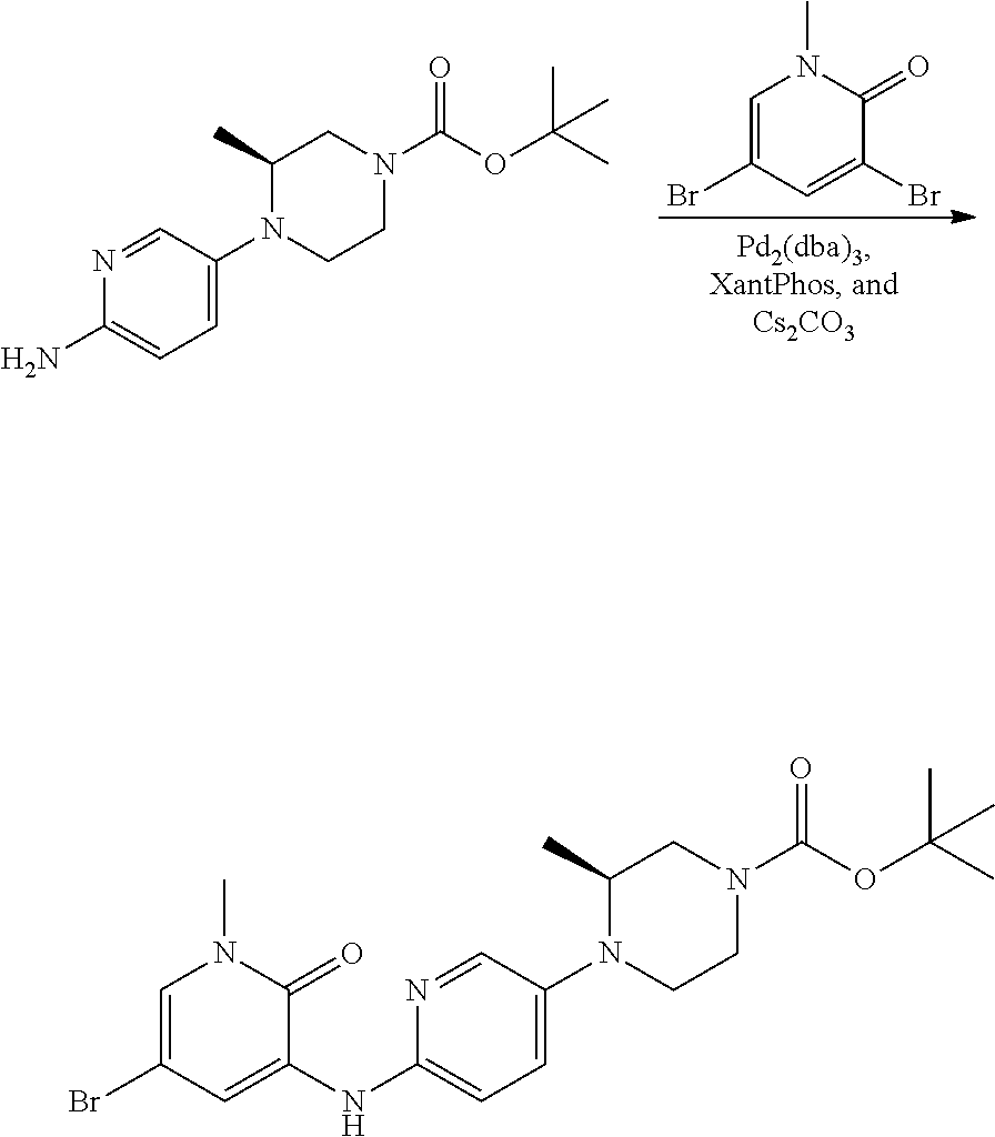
C1C(C)N(C2=CC=C(N)N=C2)CCN1C(=O)OC(C)(C)C.C1=C(Br)C=C(Br)C(=O)N1C.C1C(C)N(C2=CC=C(NC3=CC(Br)=CN(C)C3=O)N=C2)CCN1C(=O)OC(C)(C)C
